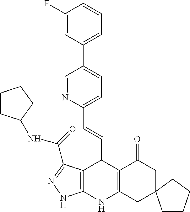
C1(F)=CC(C2=CC=C(C=CC3C4=C(NC5=C3C(=O)CC3(C5)CCCC3)NN=C4C(NC3CCCC3)=O)N=C2)=CC=C1
